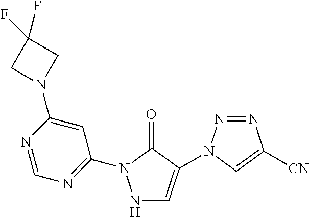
N1=C(N2NC=C(N3N=NC([CN])=C3)C2=O)C=C(N2CC(F)(F)C2)N=C1
